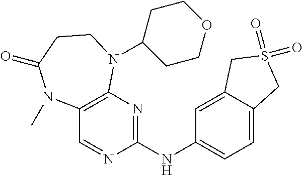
C12=CC=C(NC3=NC4=C(C=N3)N(C)C(=O)CCN4C3CCOCC3)C=C1CS(=O)(=O)C2
